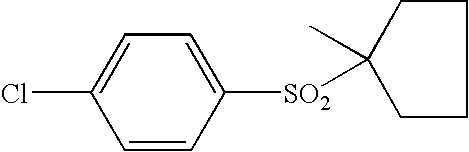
C1=CC([SO2]C2(C)CCCC2)=CC=C1Cl
